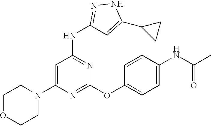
C1(N2CCOCC2)=CC(NC2=NNC(C3CC3)=C2)=NC(OC2=CC=C(NC(C)=O)C=C2)=N1
